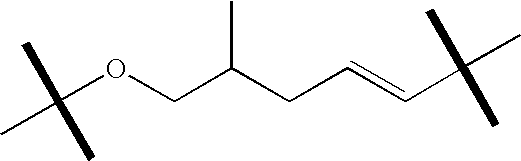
C(OCC(CC=CC(C)(C)C)C)(C)(C)C
